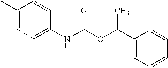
C1(C)=CC=C(NC(OC(C2=CC=CC=C2)C)=O)C=C1
